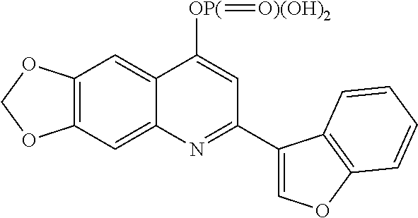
C12=CC3=C(C=C1C([OP(]=[O)(OH)2])=CC(C1=COC4=C1C=CC=C4)=N2)OCO3
